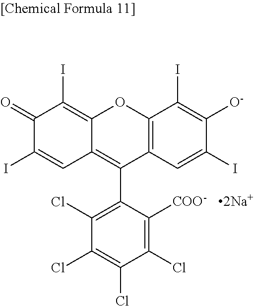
C1(=O)C(I)=CC2=C(C3=C(Cl)C(Cl)=C(Cl)C(Cl)=C3[COO-])C3=C(OC2=C1I)C(I)=C([O-])C(I)=C3.[2Na+]
